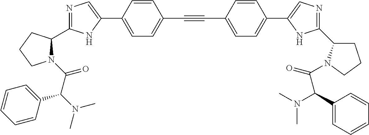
N1=C(C2N(C(C(N(C)C)C3=CC=CC=C3)=O)CCC2)NC(C2=CC=C(C#CC3=CC=C(C4=CN=C(C5CCCN5C(=O)C(C5=CC=CC=C5)N(C)C)N4)C=C3)C=C2)=C1
